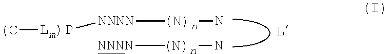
[Lm)P]([NNNN][(N)n]N)[(C].[NNNN][(N)n]N
